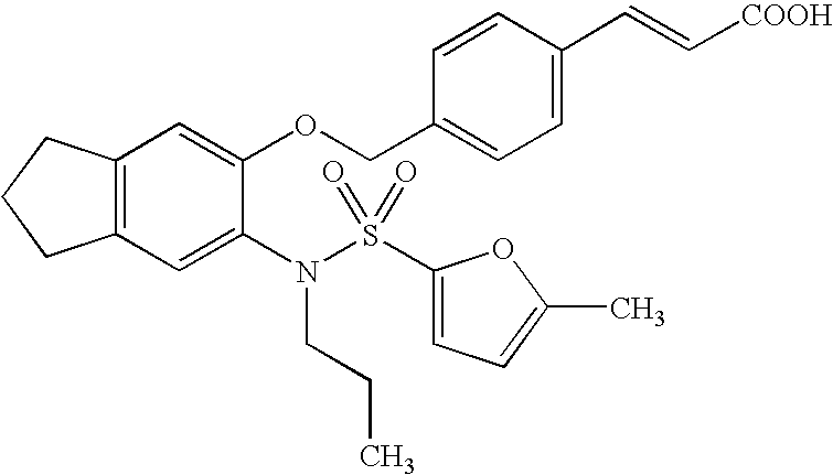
C12=C(C=C(N(CCC)S(C3=CC=C(C)O3)(=O)=O)C(OCC3=CC=C(C=C[COOH])C=C3)=C1)CCC2
